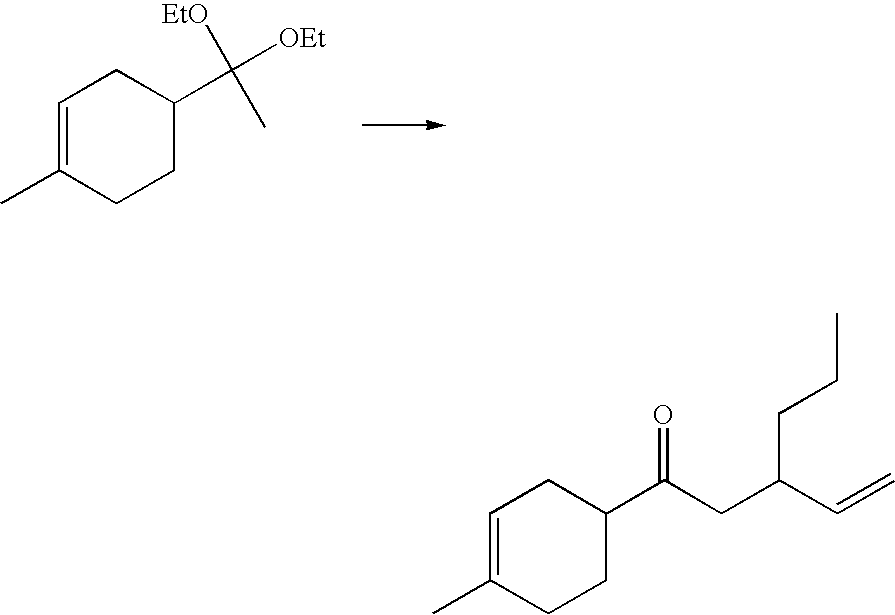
C1=C(C)CCC(C([OEt])([EtO])C)C1.C1=C(C)CCC(C(CC(C=C)CCC)=O)C1
